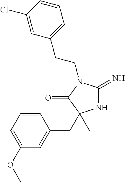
C(N1C(=N)NC(CC2=CC(OC)=CC=C2)(C)C1=O)CC1=CC=CC(Cl)=C1
